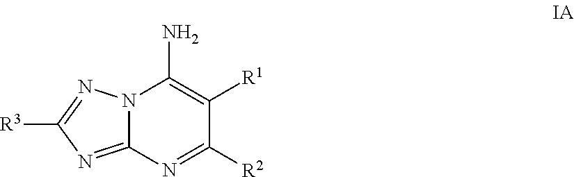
N12C(=NC([R3])=N1)N=C([R2])C([R1])=C2N
